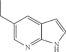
C1(CC)=CN=C2C(=C1)C=CN2
